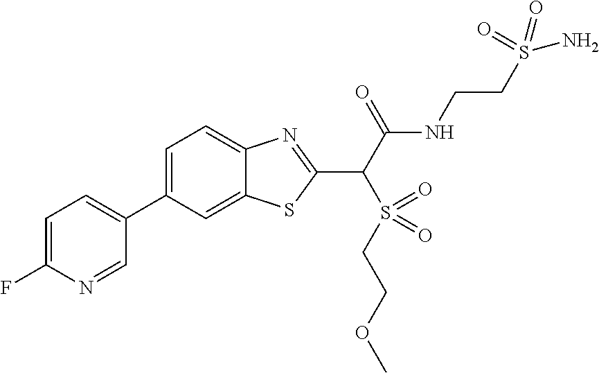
C1=C(C2=CC=C(F)N=C2)C=C2C(=C1)N=C(C(C(NCCS(N)(=O)=O)=O)S(=O)(=O)CCOC)S2
